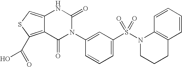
C12=C(C(=O)O)SC=C1NC(=O)N(C1=CC(S(=O)(N3CCCC4=C3C=CC=C4)=O)=CC=C1)C2=O
